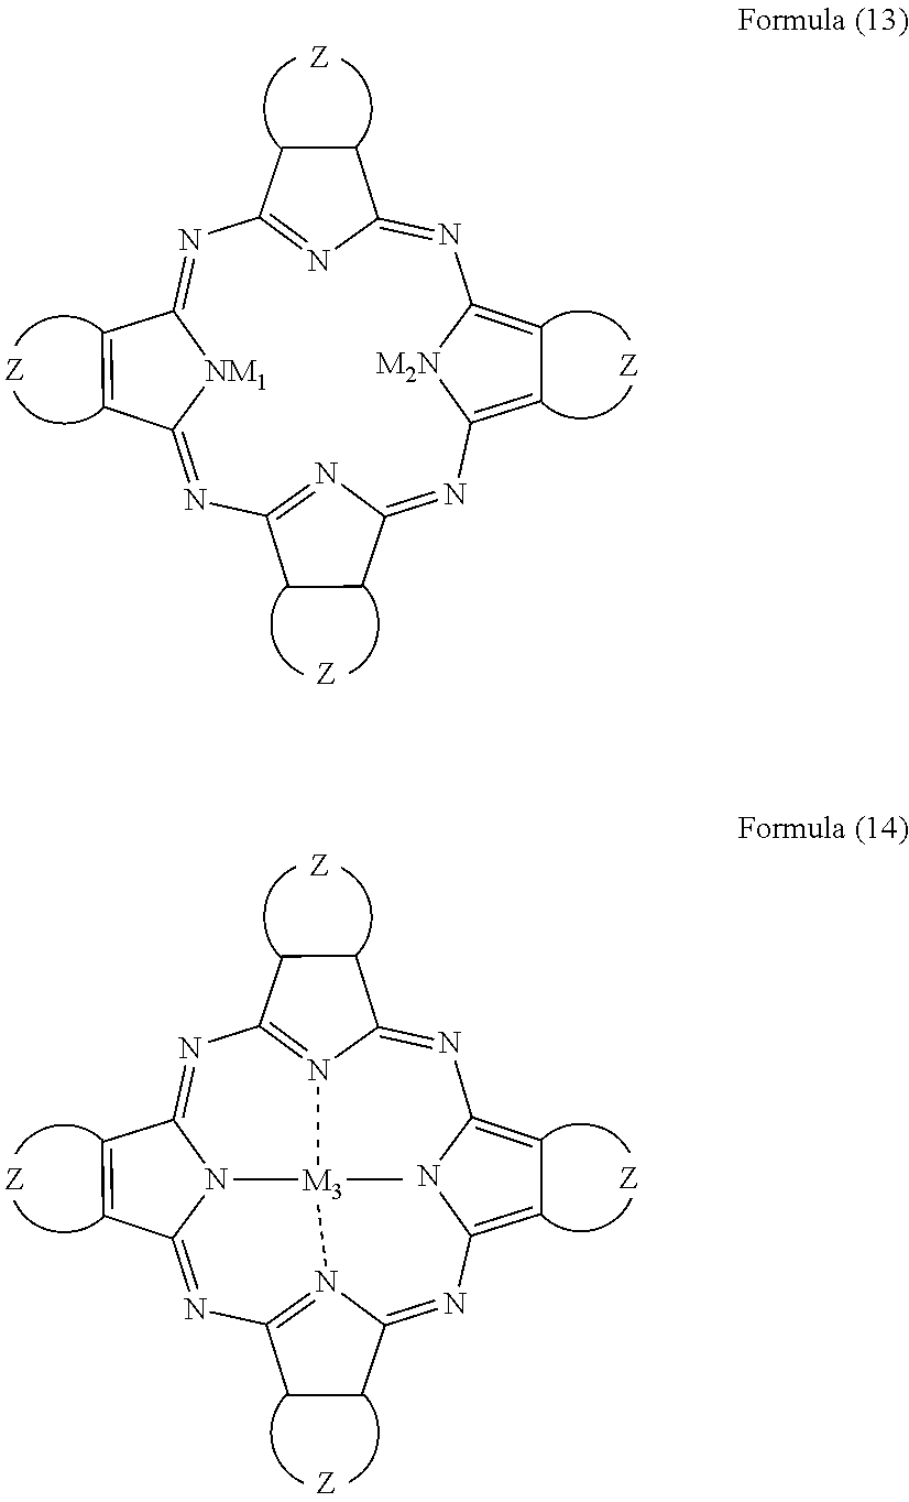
N1=C2N=C(N=C3[NM1]C(=NC4=NC(=NC5=CC=C1[M2N]5)CC4)C=C3)CC2.N1=C2N3=C(N=C4N5C(=NC6=N(C(=NC7=CC=C1N7)CC6)[M3]53C)C=C4)CC2
